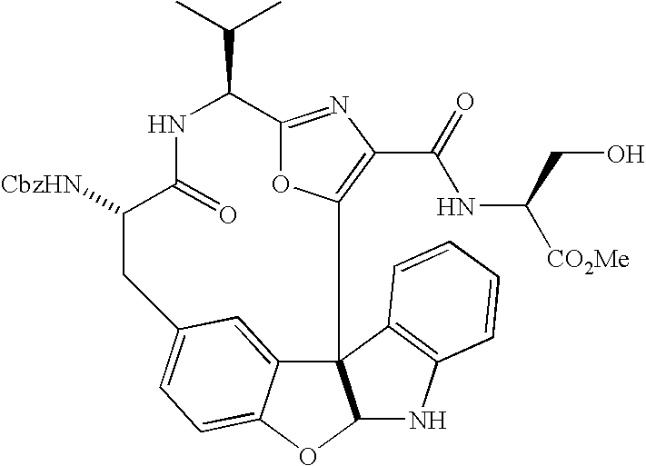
N1C(=O)C([CbzHN])CC2=CC=C3C(=C2)C2(C4=C(C(NC([CO2Me])CO)=O)N=C(O4)C1C(C)C)C(O3)NC1=C2C=CC=C1
